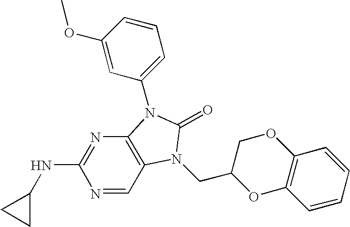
N1=CC2=C(N=C1NC1CC1)N(C1=CC=CC(OC)=C1)C(=O)N2CC1OC2=C(OC1)C=CC=C2
